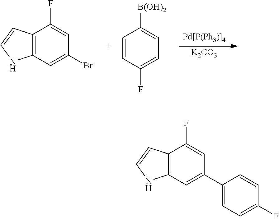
[K2CO3].C12=C(C=C(Br)C=C1F)NC=C2.C1=CC(F)=CC=C1[B(OH)2].C12=C(C=C(C3=CC=C(F)C=C3)C=C1F)NC=C2
